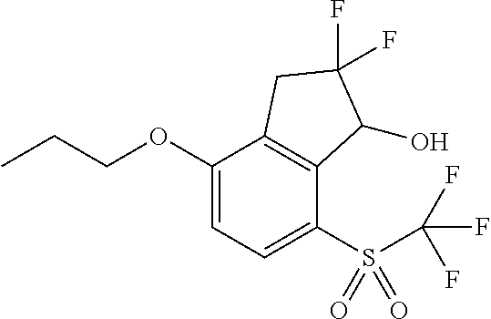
O(C1=CC=C(S(=O)(=O)C(F)(F)F)C2=C1CC(F)(F)C2O)CCC
